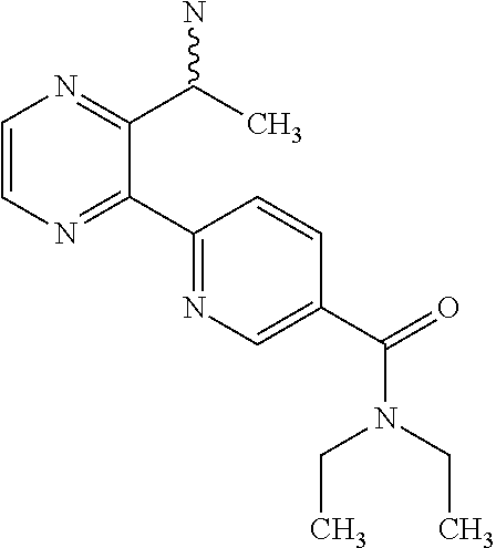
NC(C)C1=NC=CN=C1C1=NC=C(C(=O)N(CC)CC)C=C1
